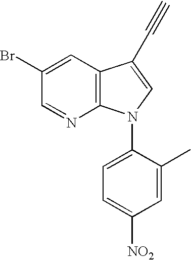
C1(Br)=CC2=C(N=C1)N(C1=CC=C([NO2])C=C1C)C=C2C#C
